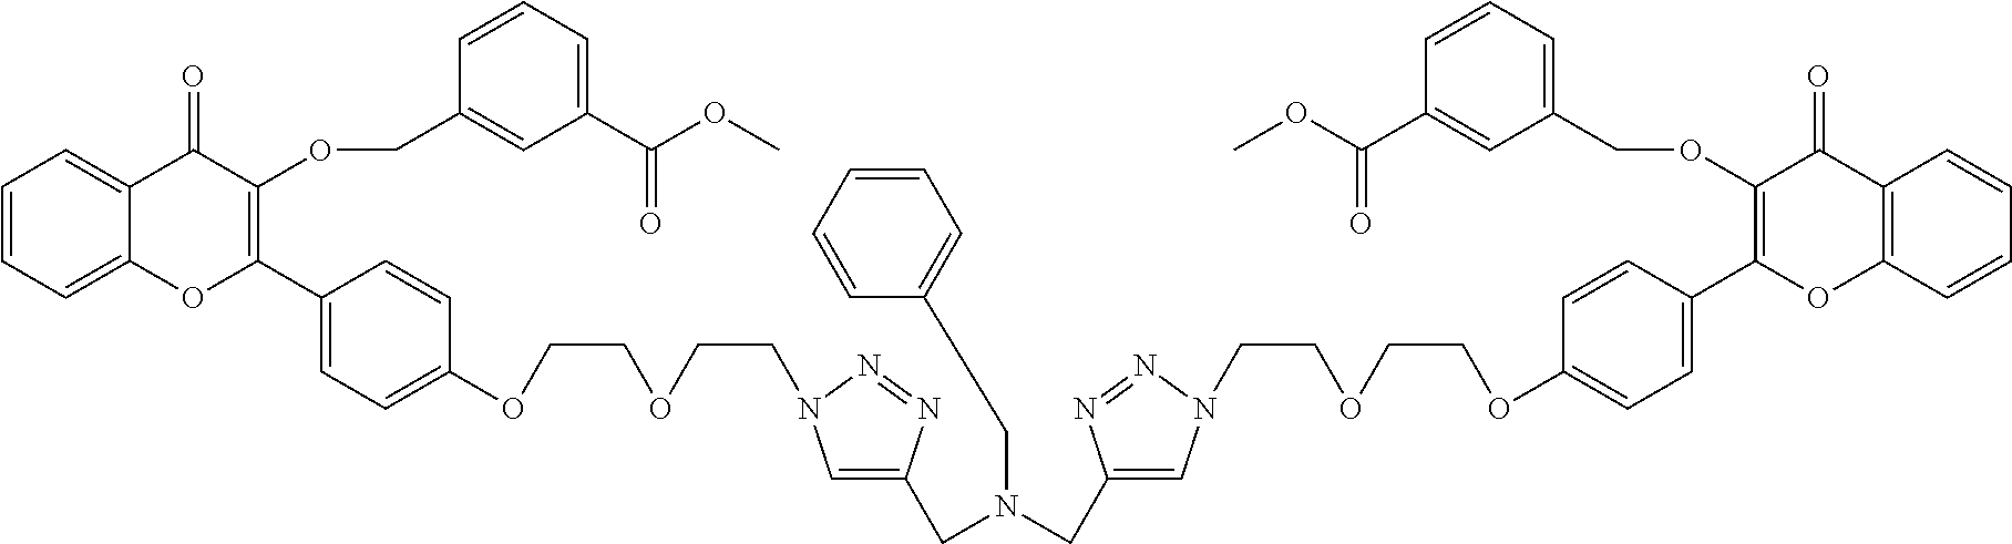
C1=CC=C2C(=C1)C(=O)C(OCC1=CC(C(OC)=O)=CC=C1)=C(C1=CC=C(OCCOCCN3C=C(CN(CC4=CC=CC=C4)CC4=CN(CCOCCOC5=CC=C(C6=C(OCC7=CC=CC(C(OC)=O)=C7)C(=O)C7=C(O6)C=CC=C7)C=C5)N=N4)N=N3)C=C1)O2
